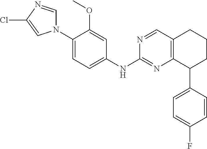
C1(OC)=CC(NC2=NC3=C(C=N2)CCCC3C2=CC=C(F)C=C2)=CC=C1N1C=NC(Cl)=C1
